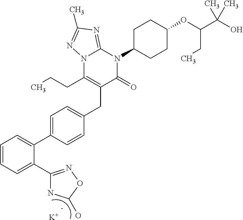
C1(C2=NOC(O)N2)=CC=CC=C1C1=CC=C(CC2=C(CCC)N3C(=NC(C)=N3)N(C3CCC(OC(C(O)(C)C)CC)CC3)C2=O)C=C1.[K]
